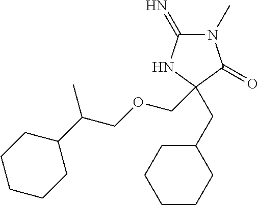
N1(C)C(=N)NC(CC2CCCCC2)(COCC(C2CCCCC2)C)C1=O
